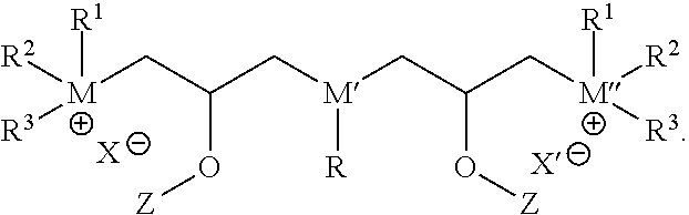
[R2][M]([R1])(CC(C[M](CC(O[Z])C[M]([R1])([R2])[R3])[R])O[Z])[R3].[X].[X]
